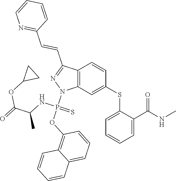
C1(SC2=CC3=C(C=C2)C(C=CC2=NC=CC=C2)=NN3P(OC2=C3C(=CC=C2)C=CC=C3)(NC(C)C(=O)OC2CC2)=S)=CC=CC=C1C(NC)=O
